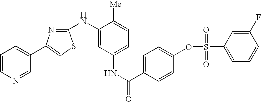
C1=CN=CC(C2=CSC(NC3=CC(NC(=O)C4=CC=C(OS(=O)(=O)C5=CC=CC(F)=C5)C=C4)=CC=C3[Me])=N2)=C1
